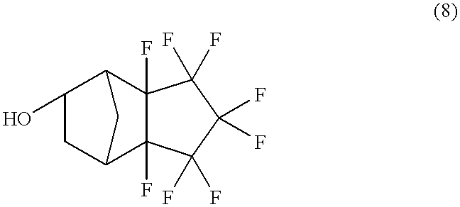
C1(O)CC2C3(F)C(F)(C1C2)C(F)(F)C(F)(F)C3(F)F
